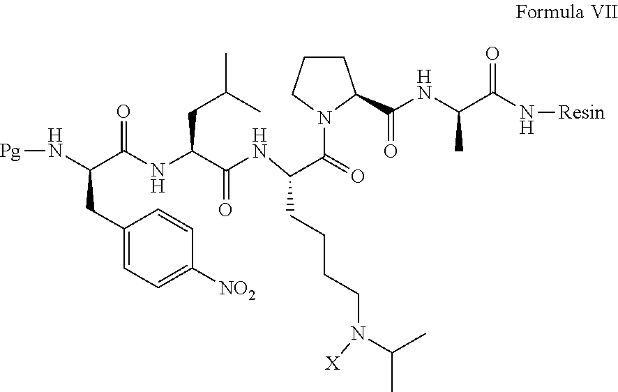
[Pg]NC(CC1=CC=C([NO2])C=C1)C(=O)NC(C(=O)NC(C(N1C(C(=O)NC(C)C(N[Resin])=O)CCC1)=O)CCCCN([X])C(C)C)CC(C)C
